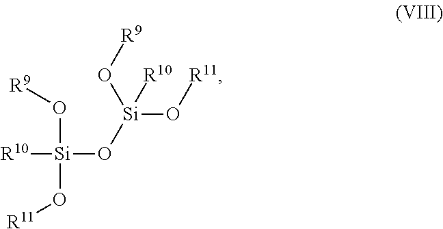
O([Si](O[R11])(O[Si](O[R11])(O[R9])[R10])[R10])[R9]
